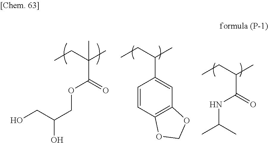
CCC(C)(C)C(=O)OCC(O)CO.CCC(C)C1=CC2=C(C=C1)OCO2.CCC(C)C(=O)NC(C)C
